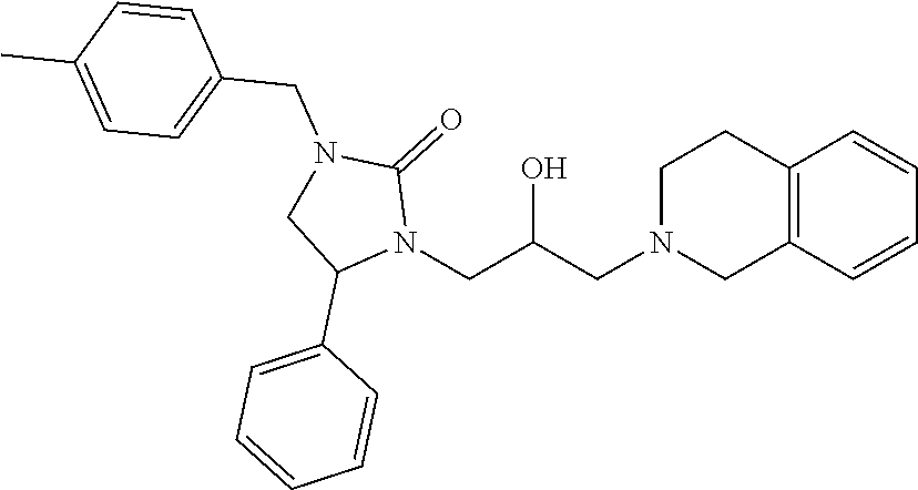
C12=C(CCN(CC(CN3C(C4=CC=CC=C4)CN(CC4=CC=C(C)C=C4)C3=O)O)C1)C=CC=C2
